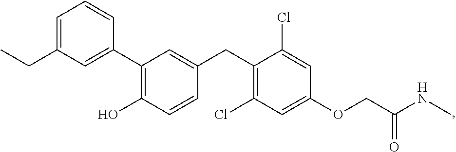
C1(C2=C(O)C=CC(CC3=C(Cl)C=C(OCC(NC)=O)C=C3Cl)=C2)=CC(CC)=CC=C1
